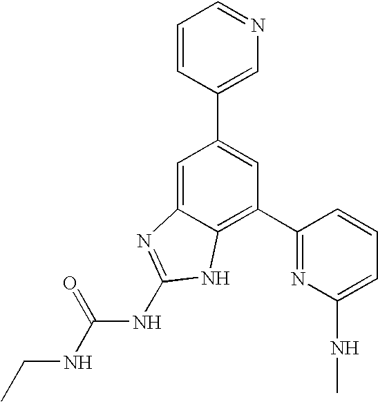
C1=C2C(=C(C3=NC(NC)=CC=C3)C=C1C1=CN=CC=C1)NC(NC(NCC)=O)=N2
